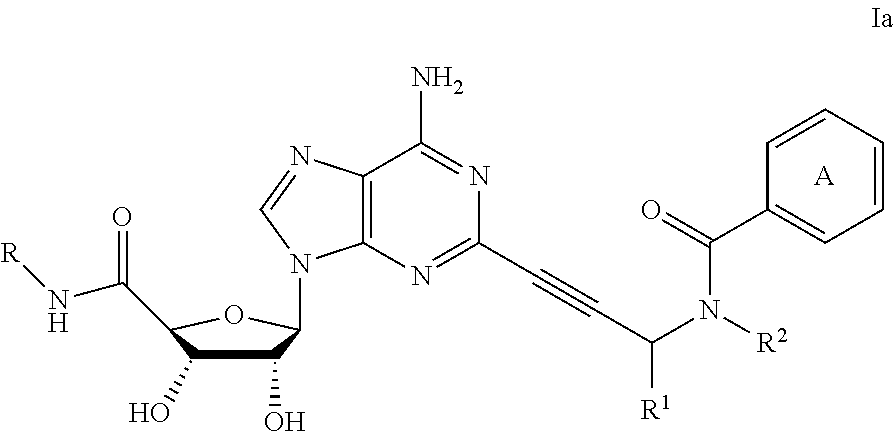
C1(O)C(O)C(C(=O)N[R])OC1N1C2=C(C(N)=NC(C#CC([R1])N([R2])C(=O)C3=CC=CC=C3)=N2)N=C1.[A]
